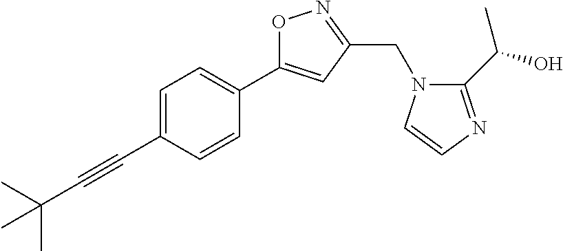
C1=C(C#CC(C)(C)C)C=CC(C2=CC(CN3C(C(O)C)=NC=C3)=NO2)=C1
